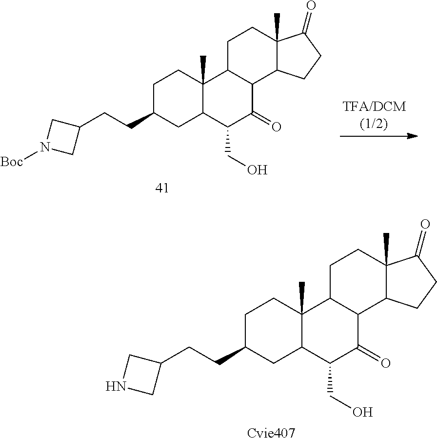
C1C(CCC2CN([Boc])C2)CC2C(C)(C1)C1C(C(=O)C2CO)C2C(C)(CC1)C(=O)CC2.C1C(CCC2CNC2)CC2C(C)(C1)C1C(C(=O)C2CO)C2C(C)(CC1)C(=O)CC2
